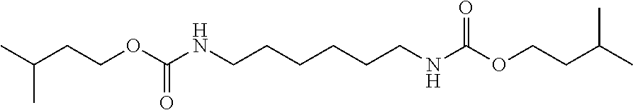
CC(CCOC(NCCCCCCNC(OCCC(C)C)=O)=O)C
